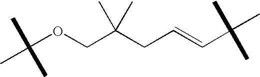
C(OCC(CC=CC(C)(C)C)(C)C)(C)(C)C
